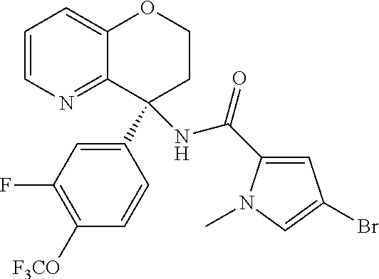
C1=CN=C2C(=C1)OCCC2(C1=CC(F)=C([F3CO])C=C1)NC(C1=CC(Br)=CN1C)=O
